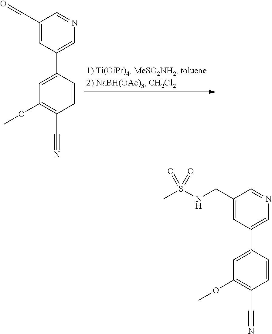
C1=C(C2=CN=CC(C=O)=C2)C=CC(C#N)=C1OC.C1=C(C2=CN=CC(CNS(C)(=O)=O)=C2)C=CC(C#N)=C1OC
